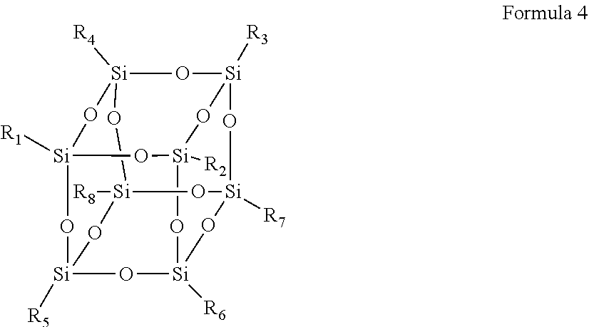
[Si]12([R4])O[Si]3([R3])O[Si]4([R2])O[Si]([R1])(O1)O[Si]1([R5])O[Si]([R6])(O4)O[Si]([R7])(O3)O[Si]([R8])(O2)O1
